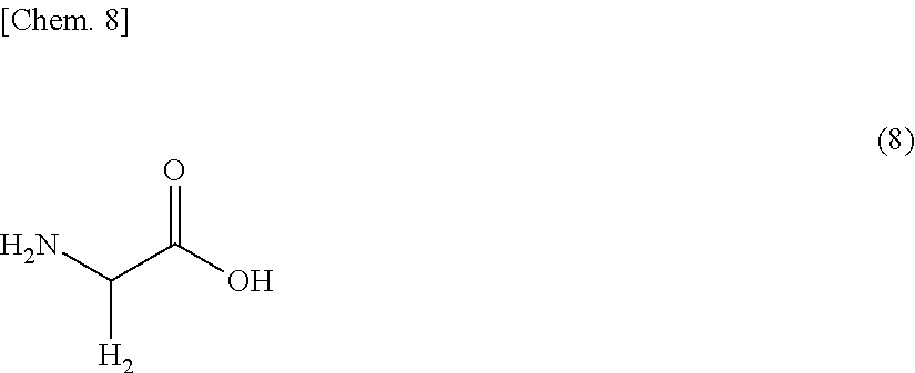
NC([H2])C(=O)O
